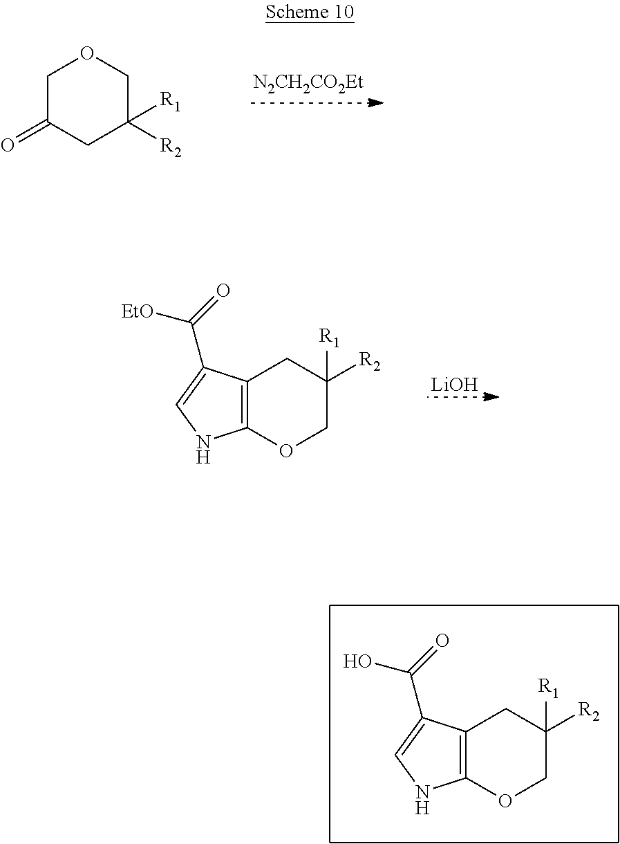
C1C(=O)CC([R1])([R2])CO1.[LiOH].C12=C(OCC([R1])([R2])C1)NC=C2C(=O)[EtO].C12=C(OCC([R1])([R2])C1)NC=C2C(=O)O
